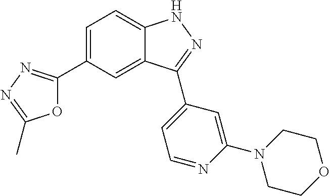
C1=C(C2=NN=C(C)O2)C=C2C(=C1)NN=C2C1=CC=NC(N2CCOCC2)=C1
